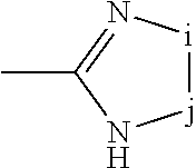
[j]1[i]N=C(C)N1
